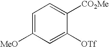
C1=C([MeO])C=C([OTf])C([CO2Me])=C1
